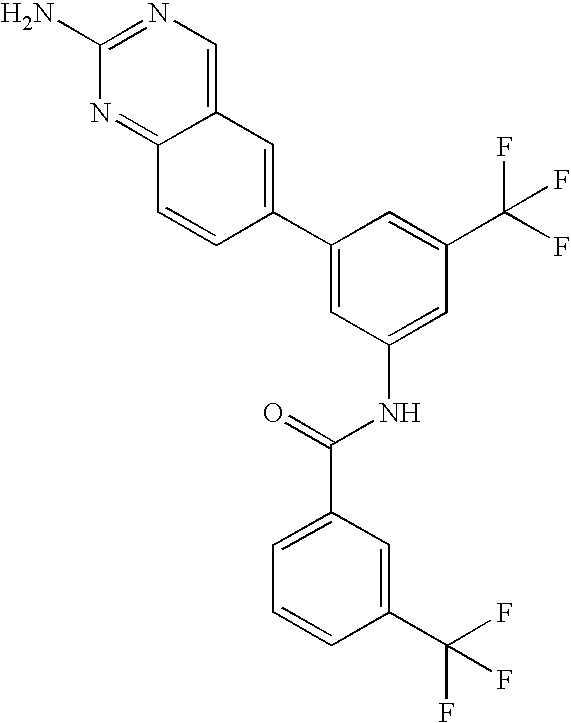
C1(N)=NC=C2C(=N1)C=CC(C1=CC(NC(C3=CC=CC(C(F)(F)F)=C3)=O)=CC(C(F)(F)F)=C1)=C2
